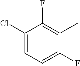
C1(Cl)=CC=C(F)C(C)=C1F
